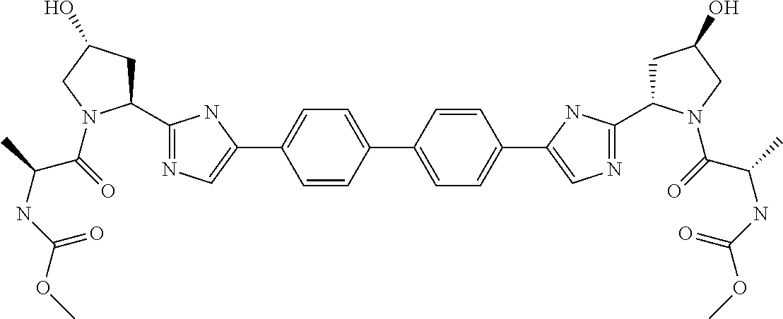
C1=CC(C2=CC=C(C3=CN=C(C4CC(O)CN4C(C(C)NC(OC)=O)=O)N3)C=C2)=CC=C1C1=CN=C(C2CC(O)CN2C(C(C)NC(OC)=O)=O)N1
